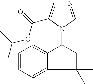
C12=CC=CC=C1C(N1C=NC=C1C(OC(C)C)=O)CC2(C)C
